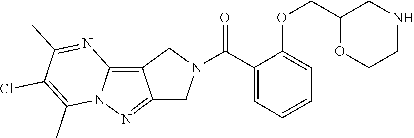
C1(C)=NC2=C3C(=NN2C(C)=C1Cl)CN(C(C1=CC=CC=C1OCC1OCCNC1)=O)C3
